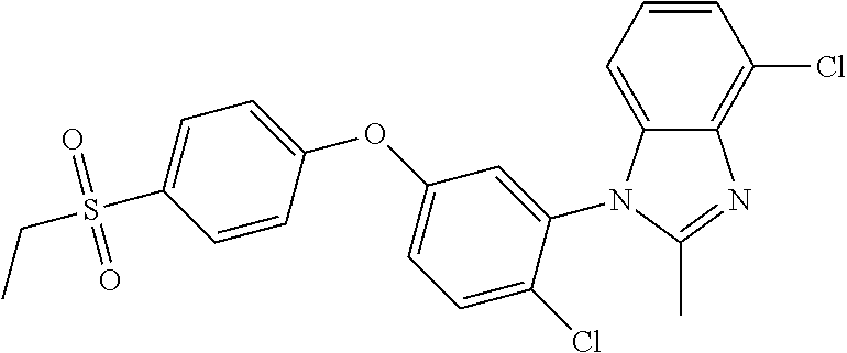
C1=CC=C2C(=C1Cl)N=C(C)N2C1=CC(OC2=CC=C(S(CC)(=O)=O)C=C2)=CC=C1Cl
